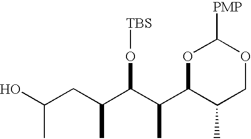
O1C(C(C(C(CC(O)C)C)O[TBS])C)C(C)COC1[PMP]
